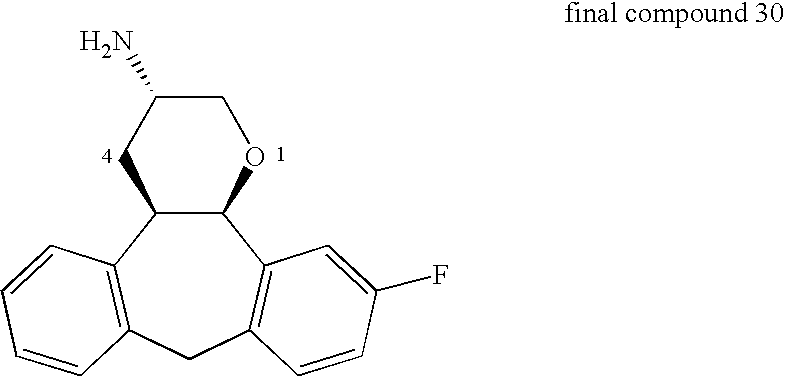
C12C(C3=C(CC4=C1C=CC=C4)C=CC(F)=C3)OCC(N)C2
